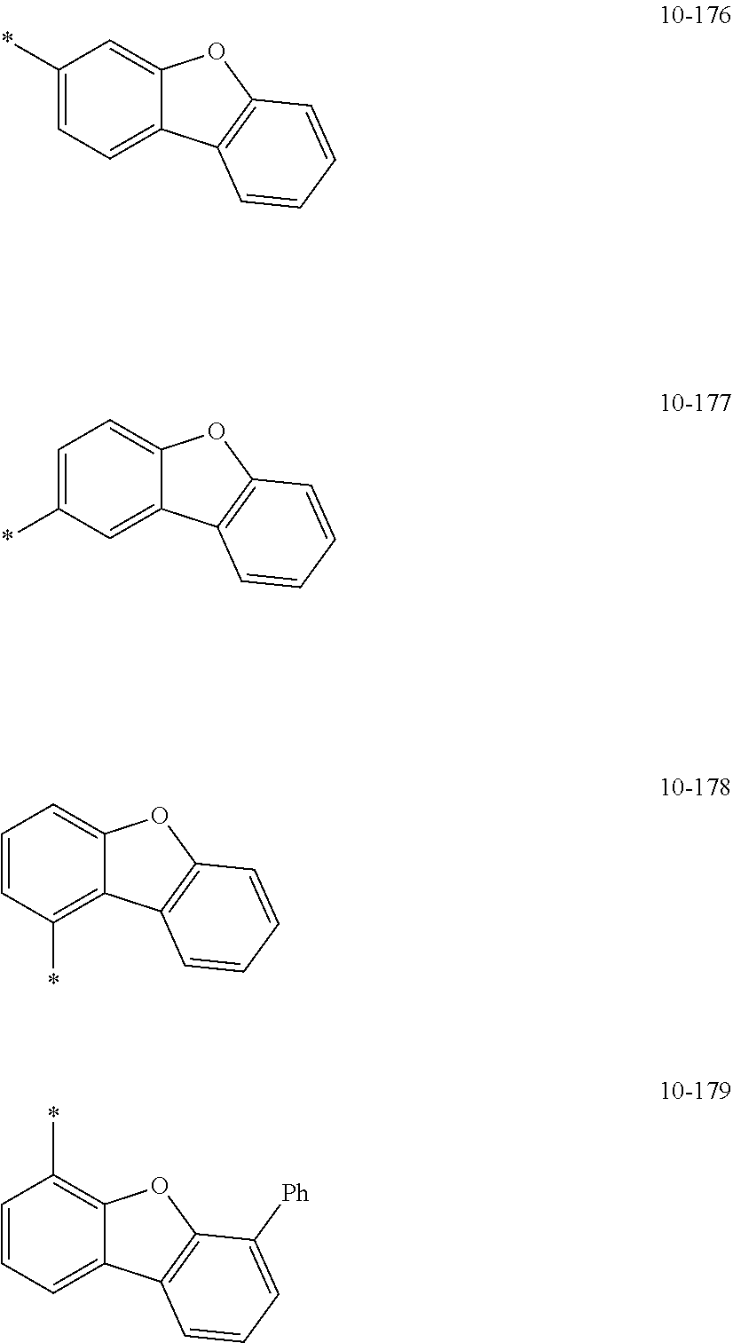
C1=CC(*)=C2C(=C1)OC1=C2C=CC=C1.C1=CC=C2C(=C1*)OC1=C2C=CC=C1[Ph].C1(*)=CC=C2C(=C1)OC1=C2C=CC=C1.C1=C(*)C=C2C(=C1)OC1=C2C=CC=C1
